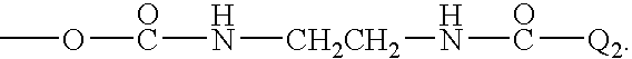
CO[OC]N[CH2CH2]N[OC][Q2]
